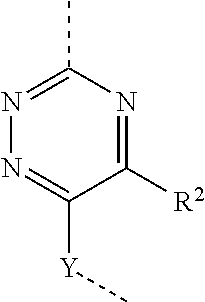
C1([R2])=NC(C)=NN=C1[Y]C
